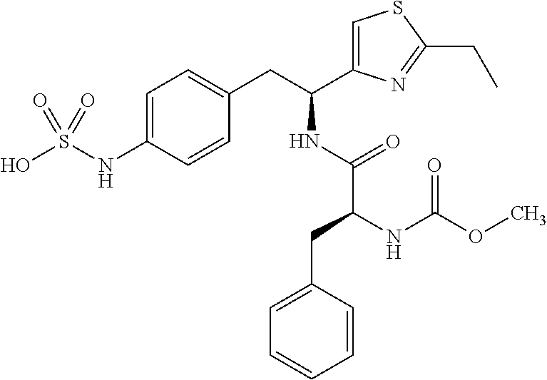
C1=C(NS(O)(=O)=O)C=CC(CC(NC(C(NC(OC)=O)CC2=CC=CC=C2)=O)C2=CSC(CC)=N2)=C1
